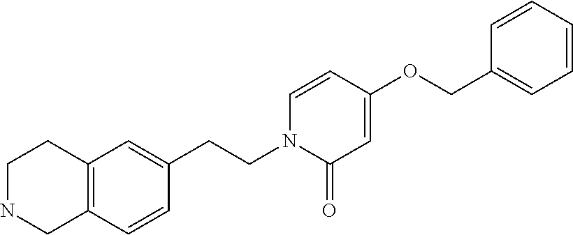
C12=C(C=C(CCN3C(=O)C=C(OCC4=CC=CC=C4)C=C3)C=C1)CCNC2
